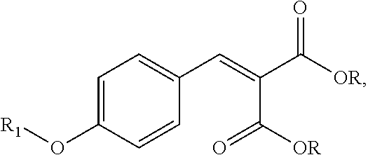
C1=C(O[R1])C=CC(C=C(C([OR])=O)C([OR])=O)=C1
